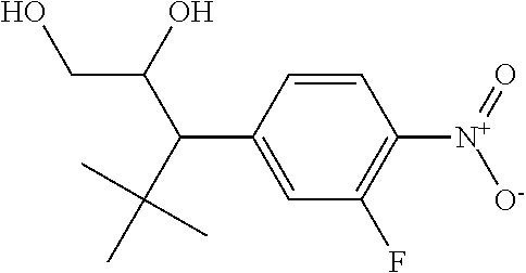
OCC(C(C(C)(C)C)C1=CC(F)=C([N+](=O)[O-])C=C1)O
